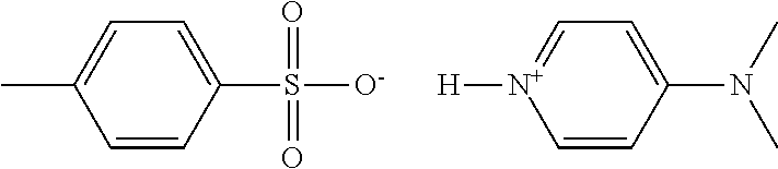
C1=C(C)C=CC(S(=O)(=O)[O-])=C1.C1=[N+]([H])C=CC(N(C)C)=C1
